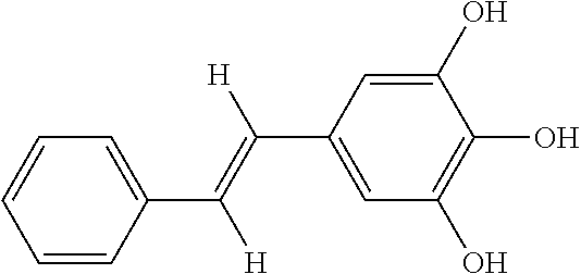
C1=CC(C(=C([H])C2=CC(O)=C(O)C(O)=C2)[H])=CC=C1
